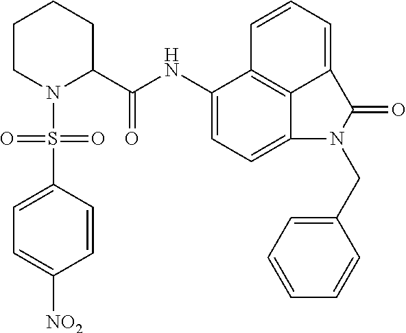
C1(NC(C2CCCCN2S(=O)(C2=CC=C([NO2])C=C2)=O)=O)=CC=C2C3=C1C=CC=C3C(=O)N2CC1=CC=CC=C1
